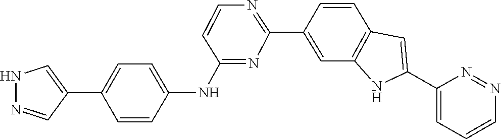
C1=CC2=C(NC(C3=CC=CN=N3)=C2)C=C1C1=NC=CC(NC2=CC=C(C3=CNN=C3)C=C2)=N1
